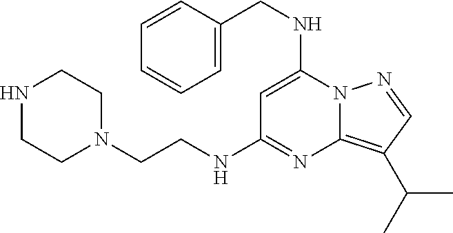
C12=C(C(C)C)C=NN1C(NCC1=CC=CC=C1)=CC(NCCN1CCNCC1)=N2
